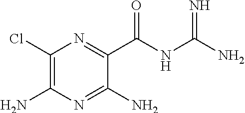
C1(Cl)=C(N)N=C(N)C(C(NC(=N)N)=O)=N1
